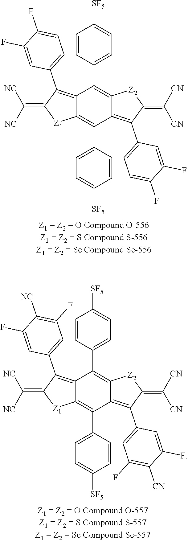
C12=C(C3=CC=C(F)C(F)=C3)C(=C([NC])[NC])[Z1]C1=C(C1=CC=C([SF5])C=C1)C1=C(C3=CC=C(F)C(F)=C3)C(=C([CN])[CN])[Z2]C1=C2C1=CC=C([SF5])C=C1.C12=C(C3=CC(F)=C([NC])C(F)=C3)C(=C([NC])[NC])[Z1]C1=C(C1=CC=C([SF5])C=C1)C1=C(C3=CC(F)=C([CN])C(F)=C3)C(=C([CN])[CN])[Z2]C1=C2C1=CC=C([SF5])C=C1
